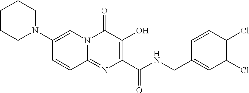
C1(N2CCCCC2)=CN2C(=NC(C(NCC3=CC(Cl)=C(Cl)C=C3)=O)=C(O)C2=O)C=C1
